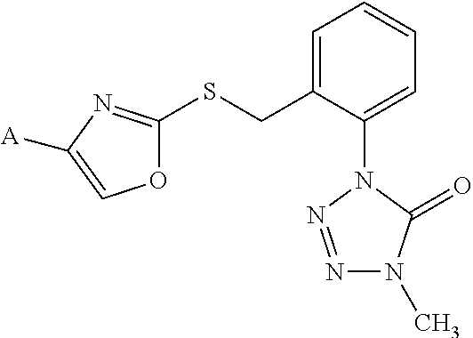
C1=C(CSC2=NC([A])=CO2)C(N2N=NN(C)C2=O)=CC=C1
